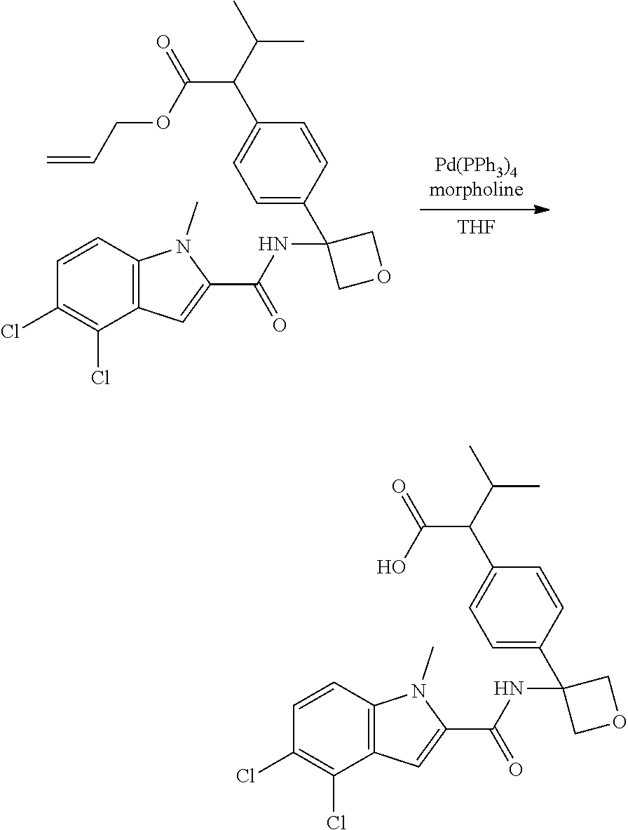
C12=C(C(Cl)=C(Cl)C=C1)C=C(C(=O)NC1(C3=CC=C(C(C(O)=O)C(C)C)C=C3)COC1)N2C.C12=C(C(Cl)=C(Cl)C=C1)C=C(C(=O)NC1(C3=CC=C(C(C(OCC=C)=O)C(C)C)C=C3)COC1)N2C.[Pd(PPh3)4morpholine].[THF]
